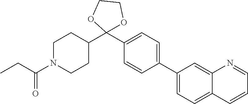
C1(C2=CC=C(C3(C4CCN(C(CC)=O)CC4)OCCO3)C=C2)=CC=C2C(=C1)N=CC=C2
